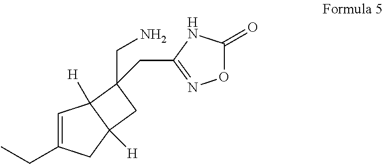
C1=C(CC)CC2([H])C1([H])C(CN)(CC1=NOC(=O)N1)C2
